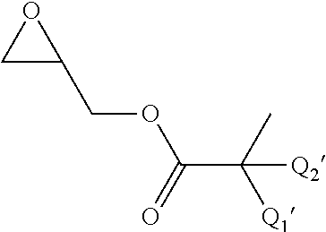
C1C(COC(C([Q1])(C)[Q2])=O)O1
